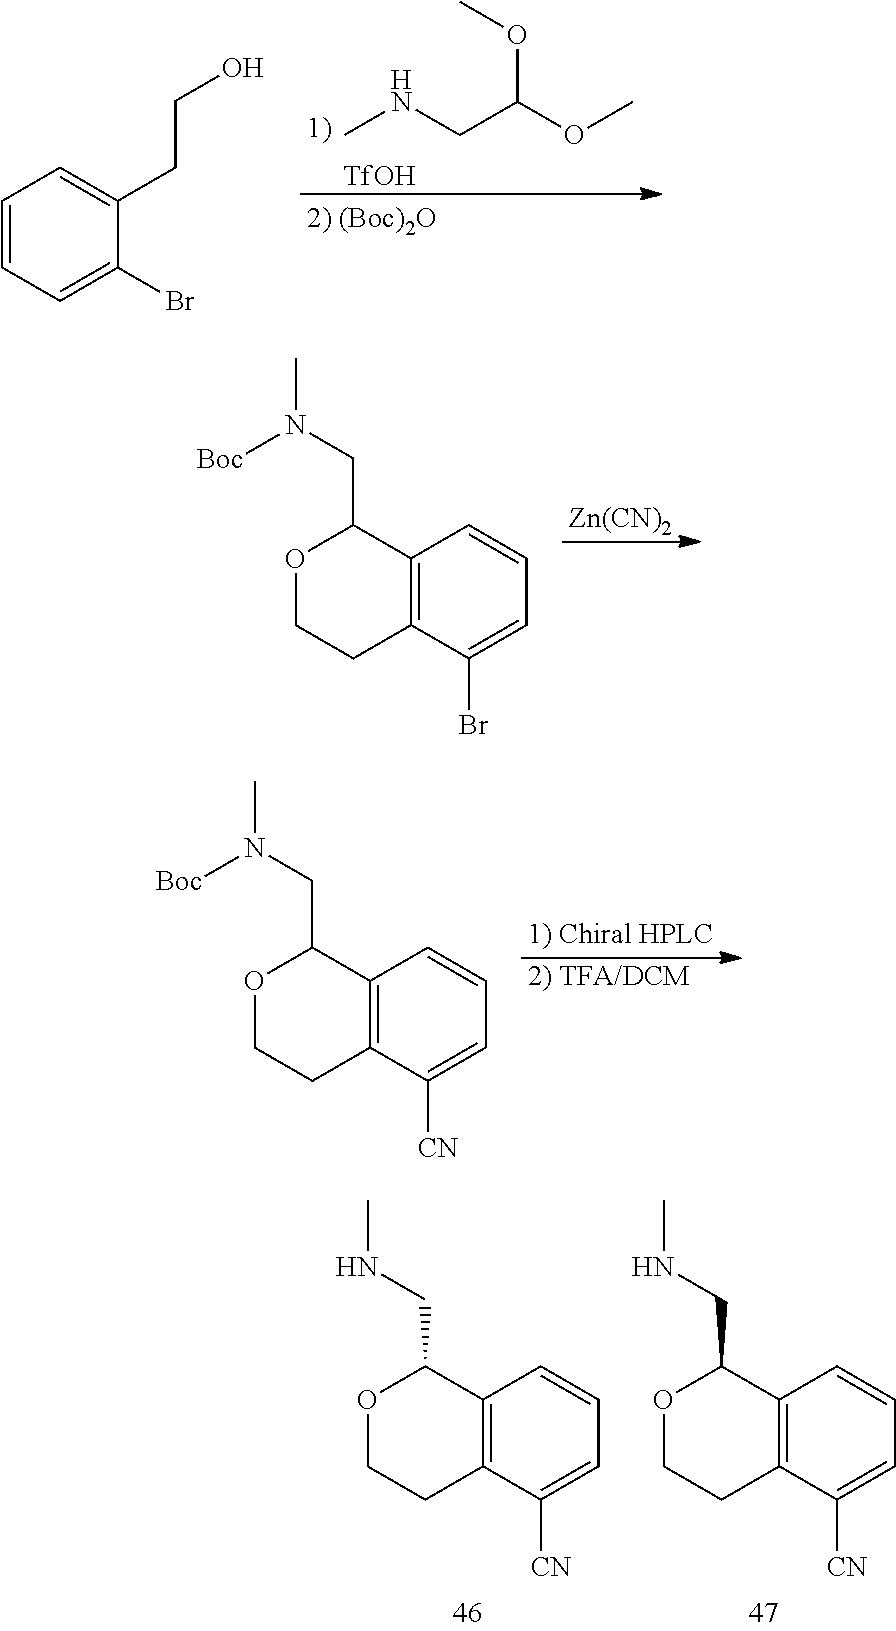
CNCC(OC)OC.[TfOH].C1=CC=C(Br)C(CCO)=C1.C12=C(CCOC1CNC)C([CN])=CC=C2.C12=C(CCOC1CNC)C([CN])=CC=C2.C12=C(C(Br)=CC=C1)CCOC2CN([Boc])C.[Zn(CN)2].[1) Chiral HPLC].[2) TFA/DCM].C12=C(CCOC1CN([Boc])C)C([CN])=CC=C2
